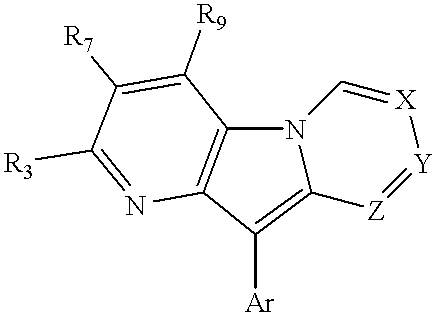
C12=C([Ar])C3=C(N1C=[X][Y]=[Z]2)C([R9])=C([R7])C([R3])=N3
